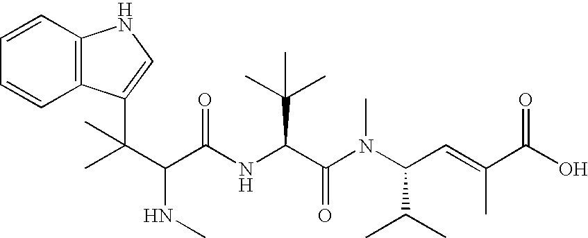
C12=C(C=CC=C1)NC=C2C(C)(C(C(=O)NC(C(=O)N(C)C(C=C(C)C(=O)O)C(C)C)C(C)(C)C)NC)C
